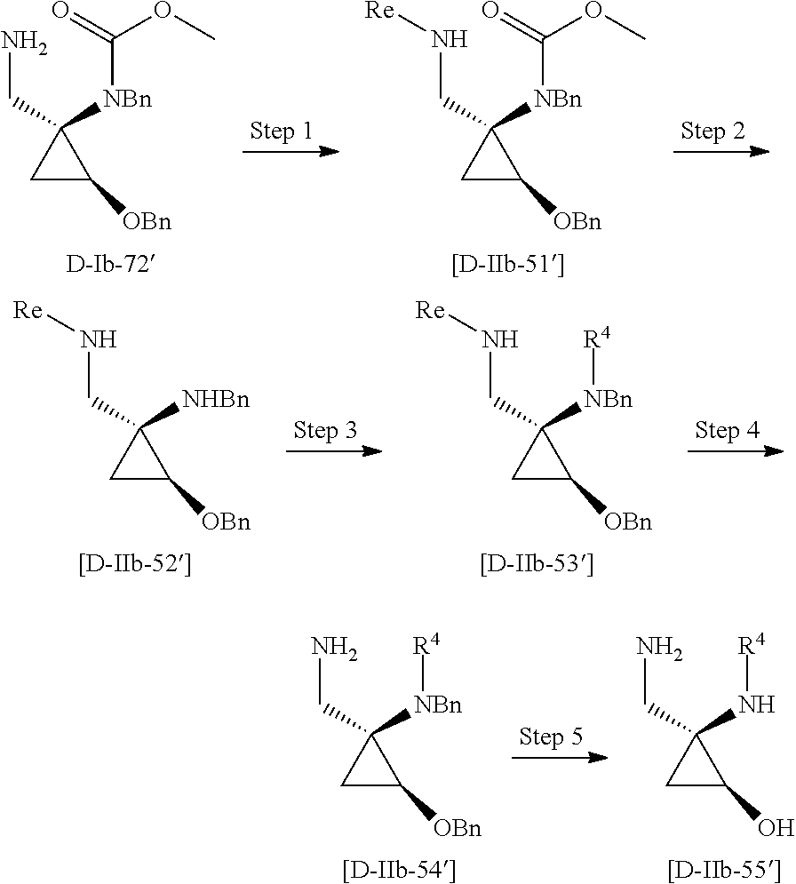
C1C([OBn])C1(CN)[NBn]C(OC)=O.C1C([OBn])C1(CN[Re])[NBn]C(OC)=O.C1C([OBn])C1(CN[Re])[NHBn].C1C([OBn])C1(CN[Re])[NBn][R4].C1C([OBn])C1(CN)[NBn][R4].C1C(O)C1(CN)N[R4]
